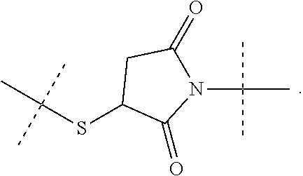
CC(SC1C(=O)N(C(C)(C)C)C(=O)C1)(C)C
